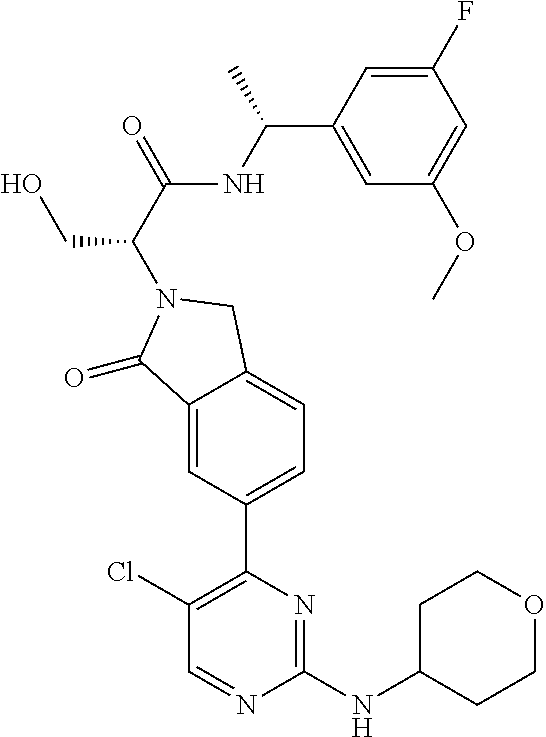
C1(Cl)=C(C2=CC=C3C(=C2)C(=O)N(C(C(=O)NC(C2=CC(OC)=CC(F)=C2)C)CO)C3)N=C(NC2CCOCC2)N=C1
